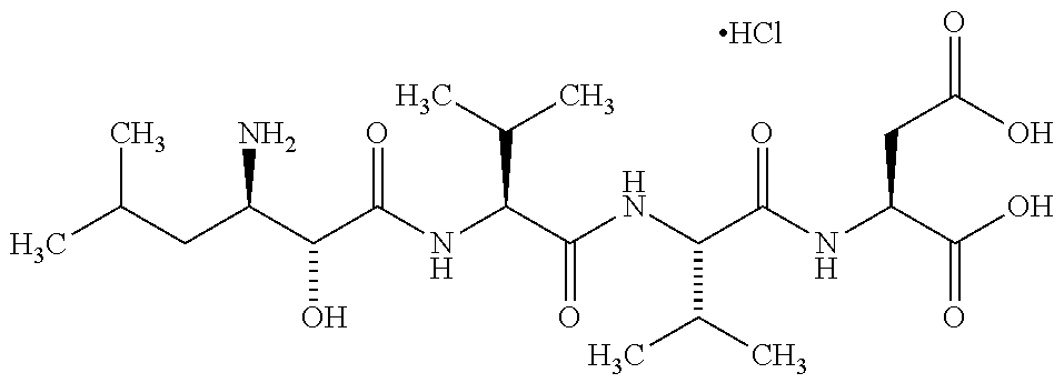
CC(C)CC(N)C(O)C(=O)NC(C(C)C)C(=O)NC(C(C)C)C(=O)NC(CC(O)=O)C(=O)O.Cl
